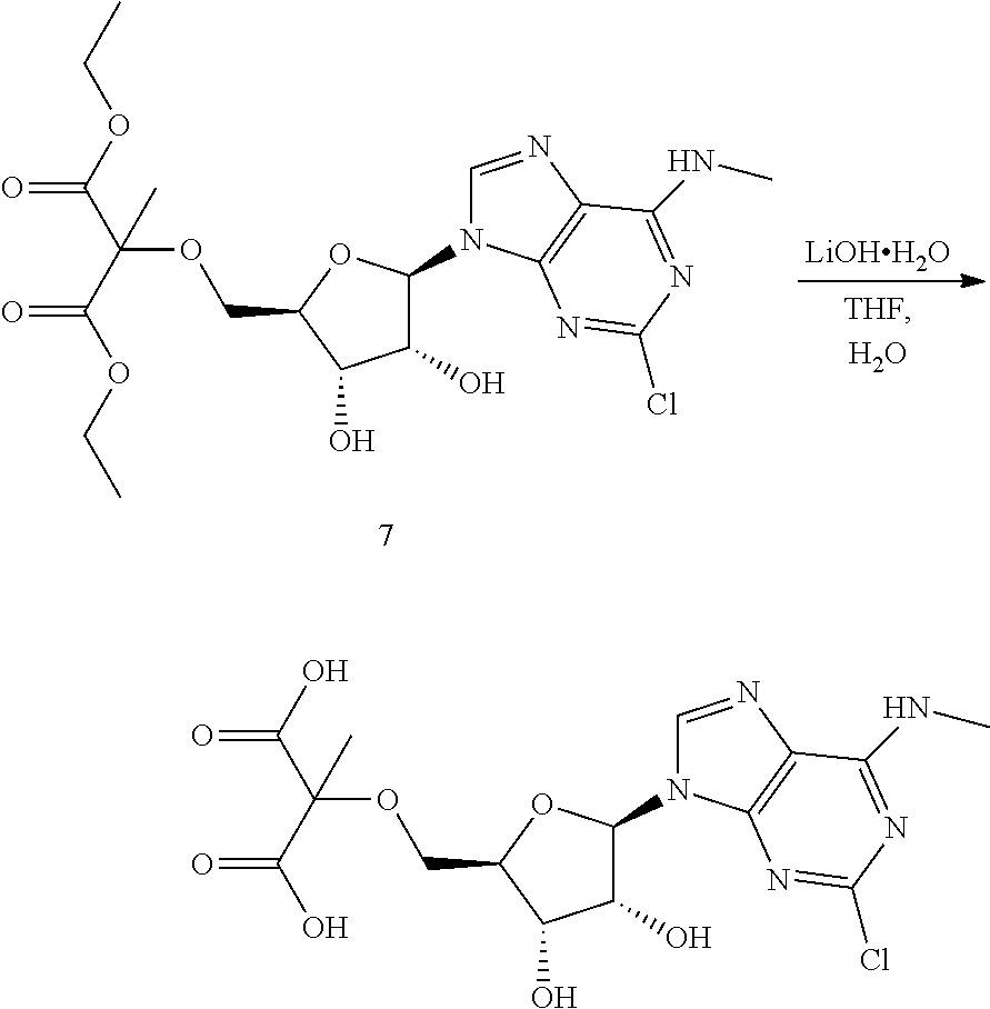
C1(O)C(N2C=NC3=C2N=C(Cl)N=C3NC)OC(COC(C(O)=O)(C(O)=O)C)C1O.C1(O)C(N2C=NC3=C2N=C(Cl)N=C3NC)OC(COC(C(OCC)=O)(C(OCC)=O)C)C1O.[LiOHH2O]
